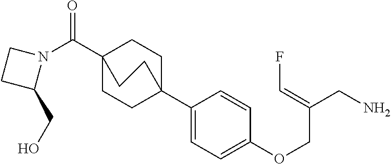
C1(C23CCC(C(N4CCC4CO)=O)(CC2)CC3)=CC=C(OCC(CN)=CF)C=C1
